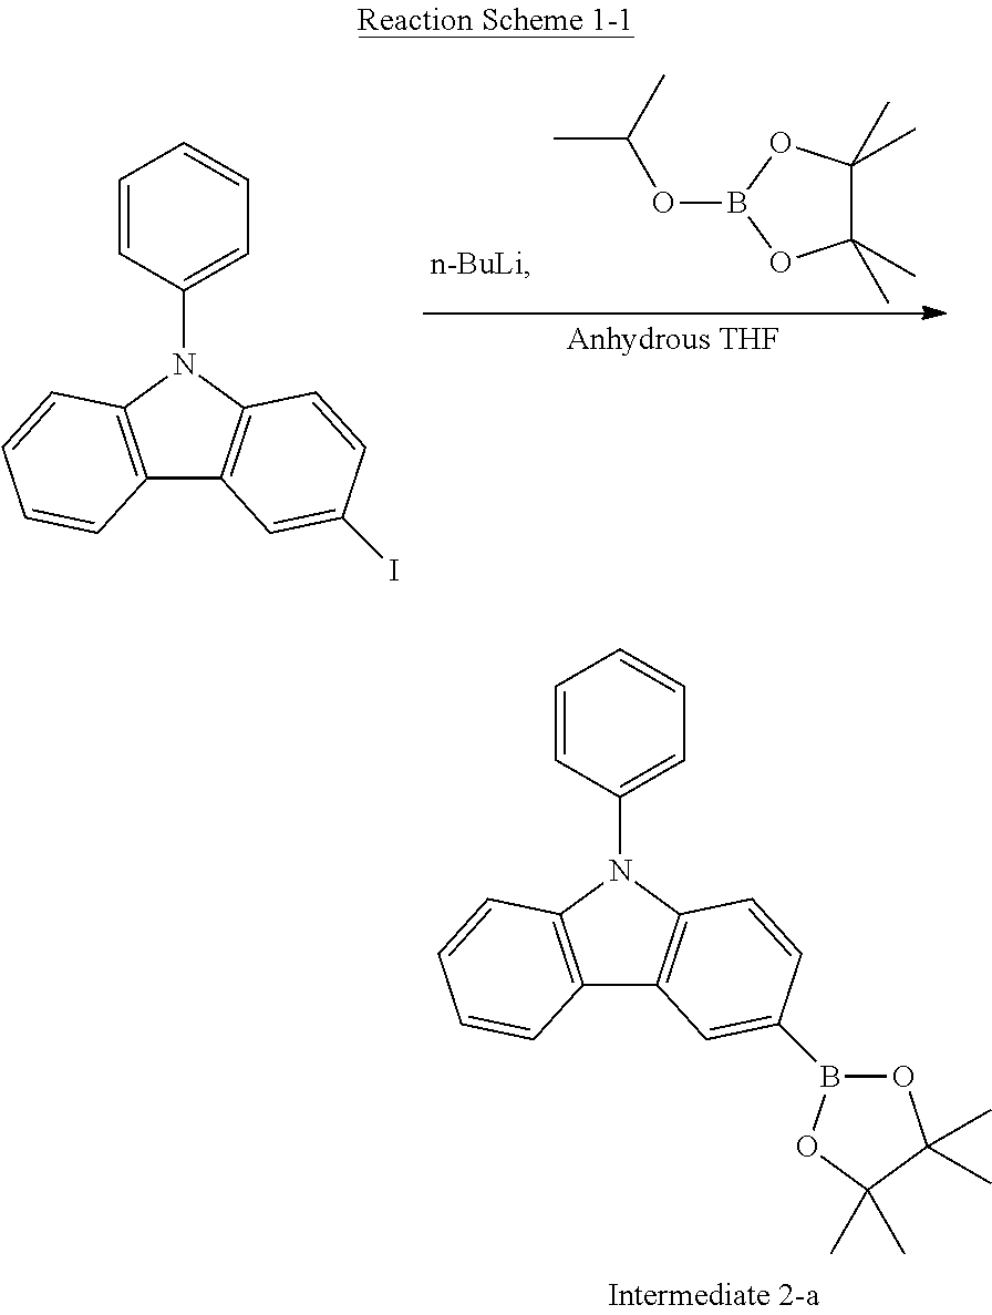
C1(C)(C)C(C)(C)OB(OC(C)C)O1.C12=C(N(C3=CC=CC=C3)C3=C1C=C(I)C=C3)C=CC=C2.C12=C(N(C3=CC=CC=C3)C3=C1C=C(B1OC(C)(C)C(C)(C)O1)C=C3)C=CC=C2
